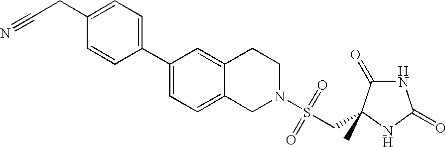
C1=C(CC#N)C=CC(C2=CC=C3C(=C2)CCN(S(CC2(C)NC(=O)NC2=O)(=O)=O)C3)=C1
